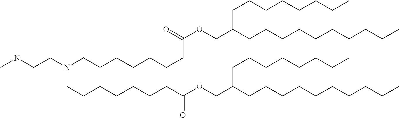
CN(CCN(CCCCCCCC(OCC(CCCCCCCCCC)CCCCCCCC)=O)CCCCCCCC(OCC(CCCCCCCCCC)CCCCCCCC)=O)C
